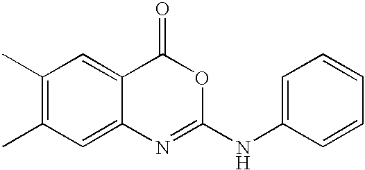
C1(C)=C(C)C=C2C(=C1)C(=O)OC(NC1=CC=CC=C1)=N2
